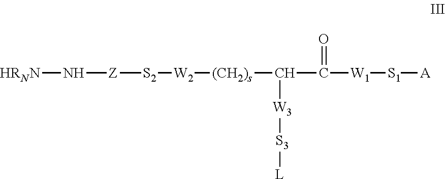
[HRNN]N[Z][S2][W2][(CH2)s]C(C([W1][S1][A])=O)[W3][S3][L]
